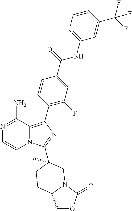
N1=C(N)C2=C(C3=C(F)C=C(C(=O)NC4=NC=CC(C(F)(F)F)=C4)C=C3)N=C(C3(C)CN4C(=O)OCC4CC3)N2C=C1
